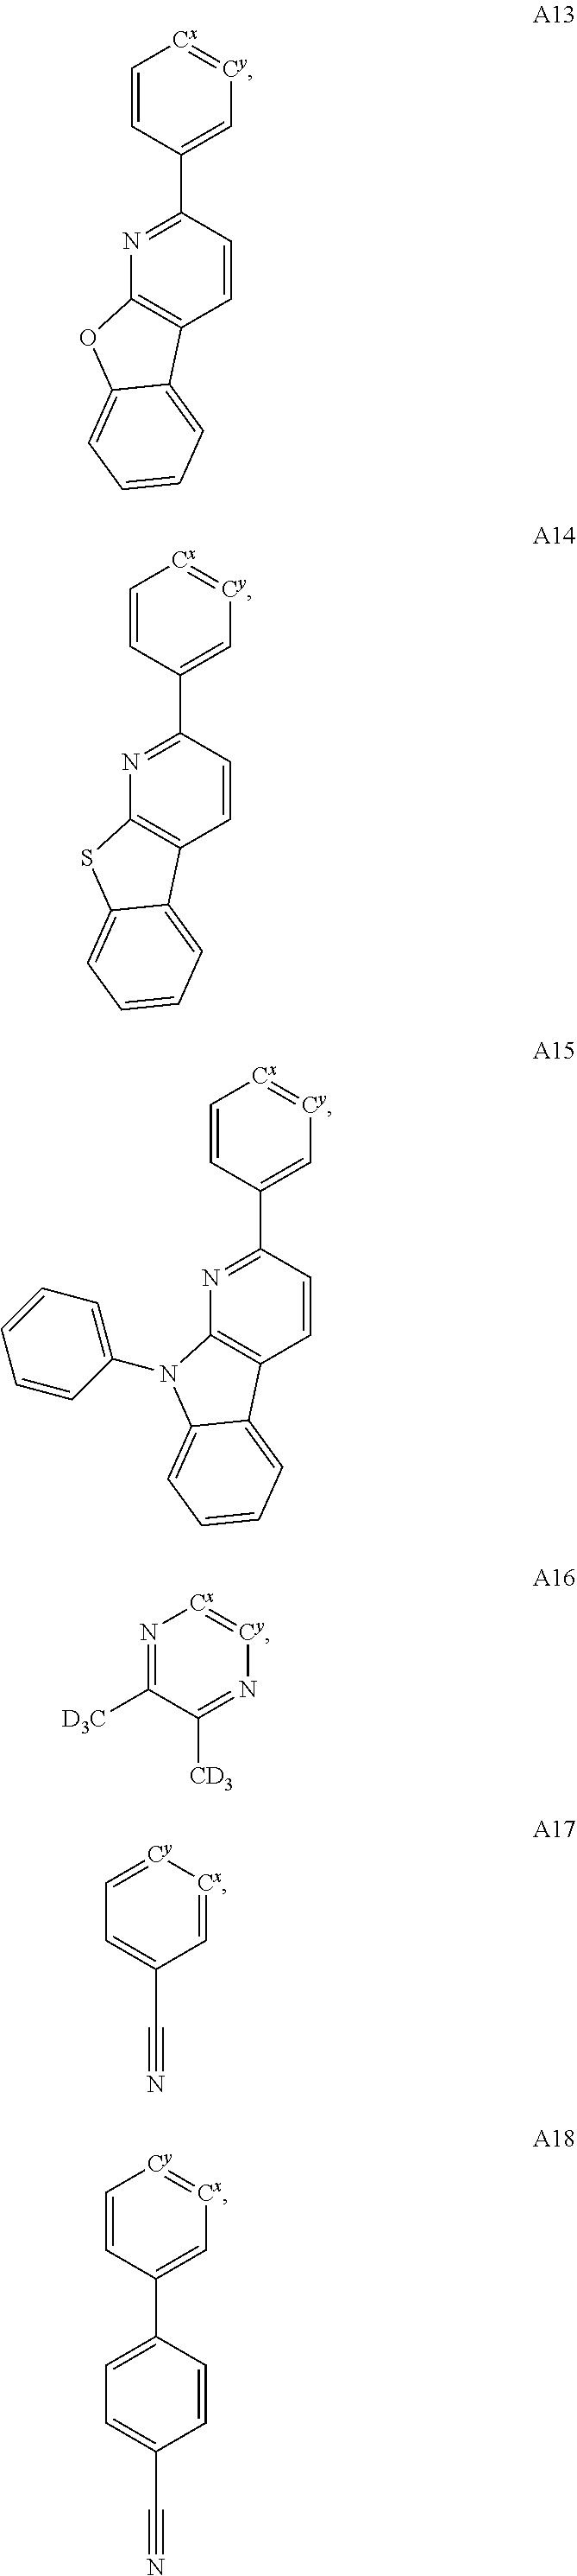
C1=CC(C2=C[Cy]=[Cx]C=C2)=NC2=C1C1=CC=CC=C1O2.[CD3]C1=N[Cy]=[Cx]N=C1[D3C].C1=CC(C2=C[Cy]=[Cx]C=C2)=NC2=C1C1=CC=CC=C1S2.C1=CC(C2=C[Cy]=[Cx]C=C2)=NC2=C1C1=CC=CC=C1N2C1=CC=CC=C1.C(C1=CC=[Cy][Cx]=C1)#N.C1(C2=C[Cx]=[Cy]C=C2)=CC=C(C#N)C=C1
